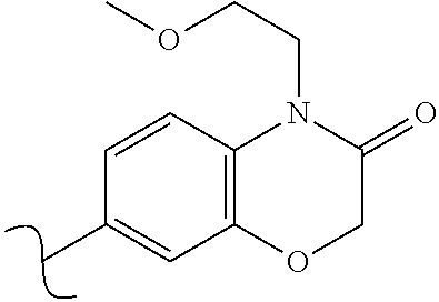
C12=C(C=CC(C)=C1)N(CCOC)C(=O)CO2
